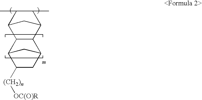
C12C(C3C(C)C(C)C1C3)C1CC([(CH2)n][OC(O)R])C2C1
